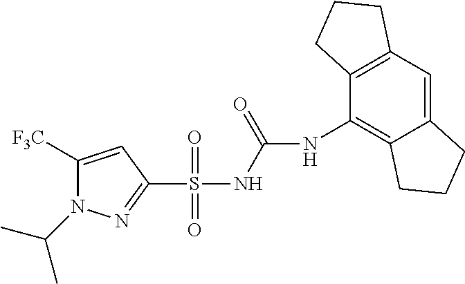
C1([F3C])=CC(S(NC(=O)NC2=C3C(=CC4=C2CCC4)CCC3)(=O)=O)=NN1C(C)C
